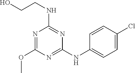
N1=C(NC2=CC=C(Cl)C=C2)N=C(NCCO)N=C1OC
